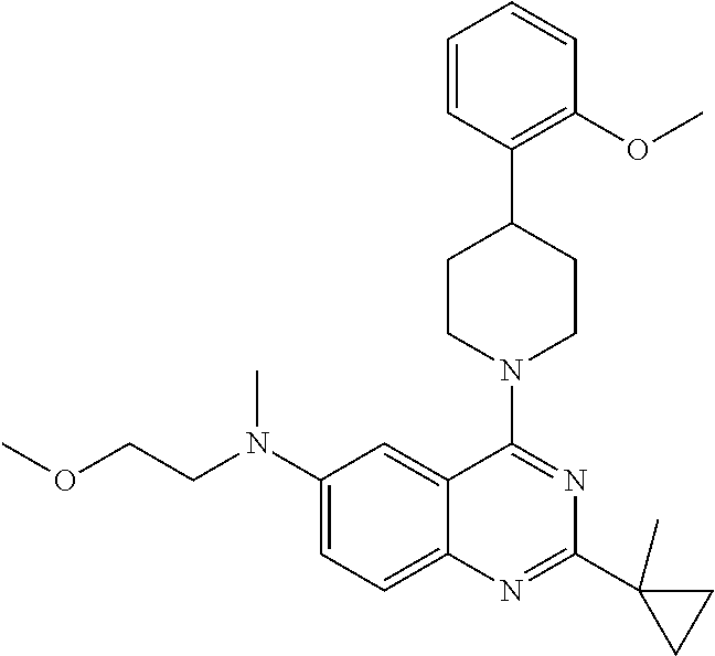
C(N(C1=CC=C2C(=C1)C(N1CCC(C3=C(OC)C=CC=C3)CC1)=NC(C1(C)CC1)=N2)C)COC
